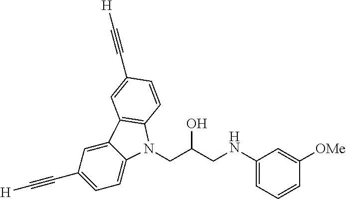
C1=C(C#C[H])C=C2C(=C1)N(CC(CNC1=CC=CC([OMe])=C1)O)C1=C2C=C(C#C[H])C=C1
